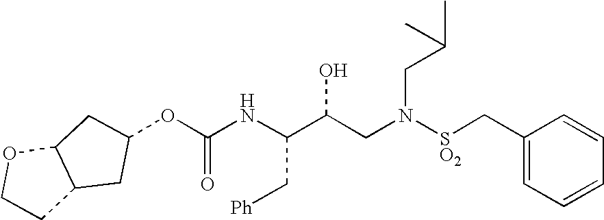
O(C(NC(C(CN([SO2]CC1=CC=CC=C1)CC(C)C)O)C[Ph])=O)C1CC2C(OCC2)C1
